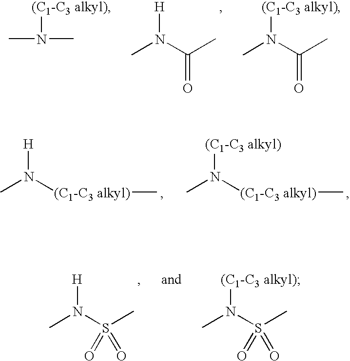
CN(C(C)=O)[H].CN(C)[(C1-C3 alkyl)].CN(C(C)=O)[(C1-C3 alkyl)].CN([(C1-C3 alkyl)]C)[H].CN([(C1-C3 alkyl)]C)[(C1-C3 alkyl)].CN(S(C)(=O)=O)[H].CN(S(C)(=O)=O)[(C1-C3 alkyl)]
